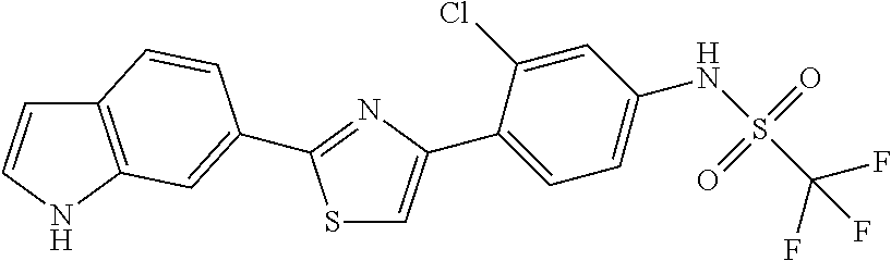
S1C=C(C2=CC=C(NS(C(F)(F)F)(=O)=O)C=C2Cl)N=C1C1=CC2=C(C=CN2)C=C1
